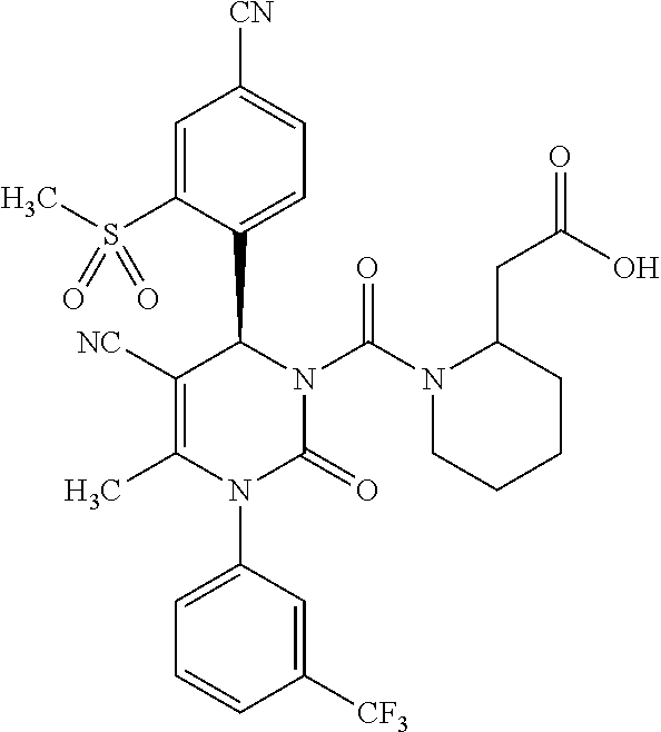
C1([NC])=C(C)N(C2=CC=CC([CF3])=C2)C(=O)N(C(N2CCCCC2CC(=O)O)=O)C1C1=CC=C([CN])C=C1S(C)(=O)=O
